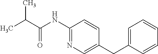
CC(C)C(=O)NC1=NC=C(CC2=CC=CC=C2)C=C1
